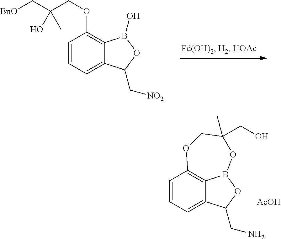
C1=CC=C2C(=C1OCC(C[BnO])(C)O)B(O)OC2C[NO2].C1=CC=C2C3=C1OCC(C)(CO)OB3OC2CN.[AcOH]
